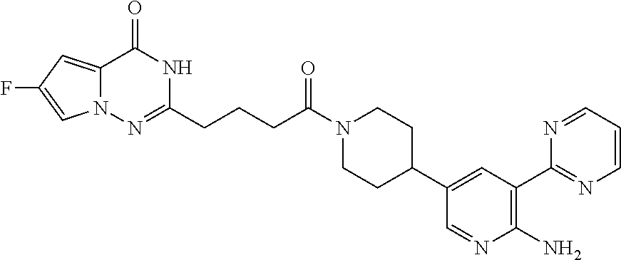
C12=CC(F)=CN1N=C(CCCC(N1CCC(C3=CC(C4=NC=CC=N4)=C(N)N=C3)CC1)=O)NC2=O
